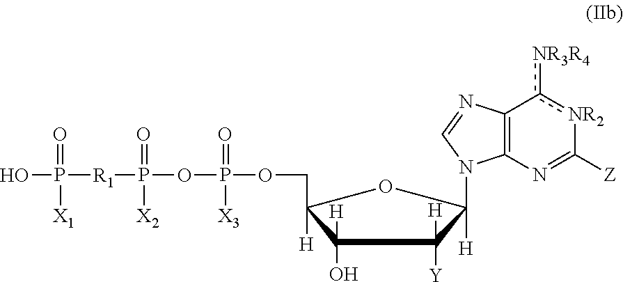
OP([R1]P(OP([X3])(=O)OCC1([H])C(O)([H])C([Y])([H])C([H])(N2C3=C(N=C2)c([NR3R4])[NR2]C([Z])=N3)O1)([X2])=O)([X1])=O
